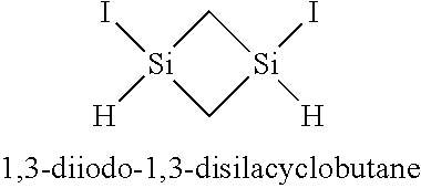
C1[Si](I)([H])C[Si]1(I)[H]
